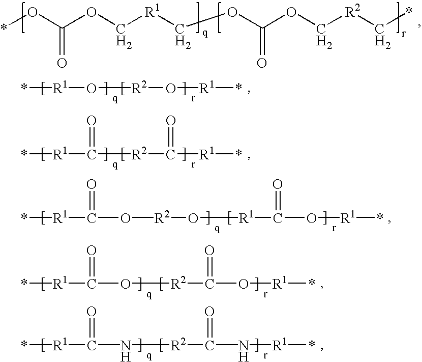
*OC(OC[R1]COC(OC[R2]C*)=O)=O.*[R1]O[R2]O[R1]*.*[R1]C([R2]C([R1]*)=O)=O.*[R1]C(=O)O[R2]O[R1]C(O[R1]*)=O.*[R1]C(=O)O[R2]C(O[R1]*)=O.*[R1]C(=O)N[R2]C(N[R1]*)=O
